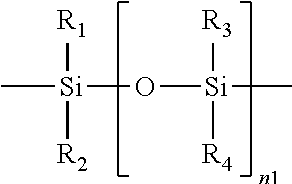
C[Si](O[Si](C)([R3])[R4])([R1])[R2]
